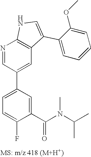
N1=CC(C2=CC=C(F)C(C(N(C)C(C)C)=O)=C2)=CC2=C1NC=C2C1=CC=CC=C1OC
